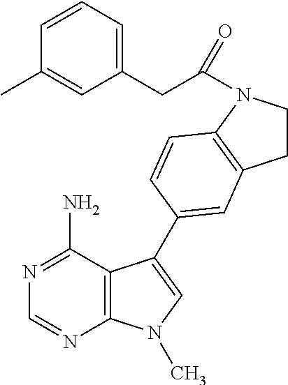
C1=NC2=C(C(N)=N1)C(C1=CC3=C(N(C(CC4=CC=CC(C)=C4)=O)CC3)C=C1)=CN2C
